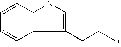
C1=CC2=C(C=C1)C(CCC)=CN2
